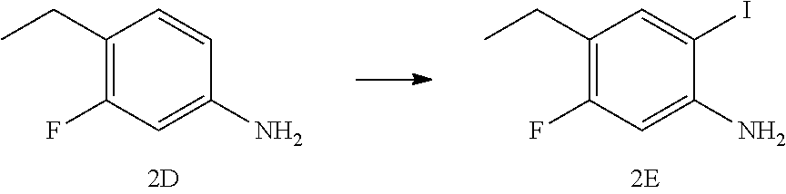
C1(CC)=C(F)C=C(N)C=C1.C1(CC)=C(F)C=C(N)C(I)=C1
